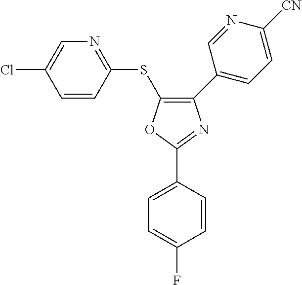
O1C(C2=CC=C(F)C=C2)=NC(C2=CC=C([CN])N=C2)=C1SC1=NC=C(Cl)C=C1
